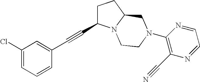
C1(Cl)=CC=CC(C#CC2CCC3N2CCN(C2=C(C#N)N=CC=N2)C3)=C1
